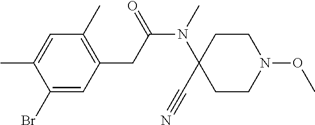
C1(Br)=CC(CC(N(C)C2(C#N)CCN(OC)CC2)=O)=C(C)C=C1C
